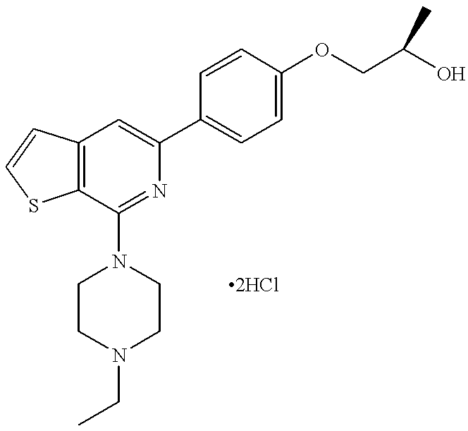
C12=C(C=C(C3=CC=C(OCC(O)C)C=C3)N=C1N1CCN(CC)CC1)C=CS2
